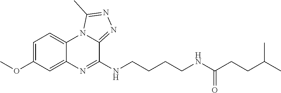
C1=C(OC)C=C2C(=C1)N1C(=NN=C1C)C(NCCCCNC(CCC(C)C)=O)=N2
